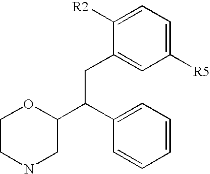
C1([R2])=CC=C([R5])C=C1CC(C1=CC=CC=C1)C1OCCNC1
